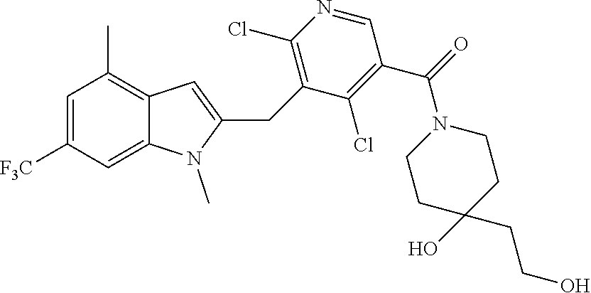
C1=C([F3C])C=C2C(=C1C)C=C(CC1=C(Cl)N=CC(C(N3CCC(O)(CCO)CC3)=O)=C1Cl)N2C
